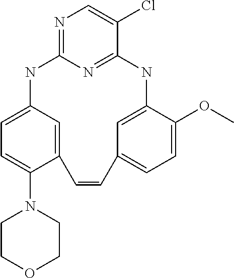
C1COCCN1C1=CC=C2C=C1C=CC1=CC=C(OC)C(=C1)NC1=NC(=NC=C1Cl)N2
